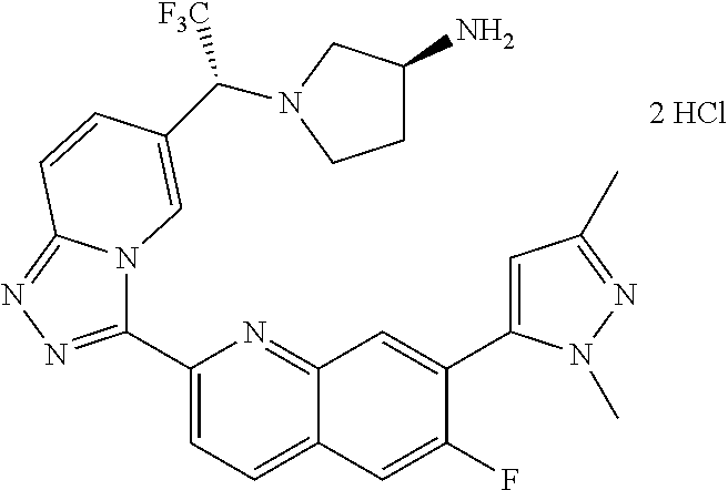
C1(C2=NN=C3N2C=C(C([F3C])N2CCC(N)C2)C=C3)=CC=C2C(=N1)C=C(C1=CC(C)=NN1C)C(F)=C2
